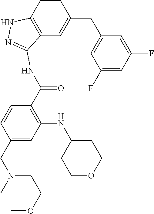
C(C1=CC(NC2CCOCC2)=C(C(=O)NC2=NNC3=C2C=C(CC2=CC(F)=CC(F)=C2)C=C3)C=C1)N(C)CCOC
